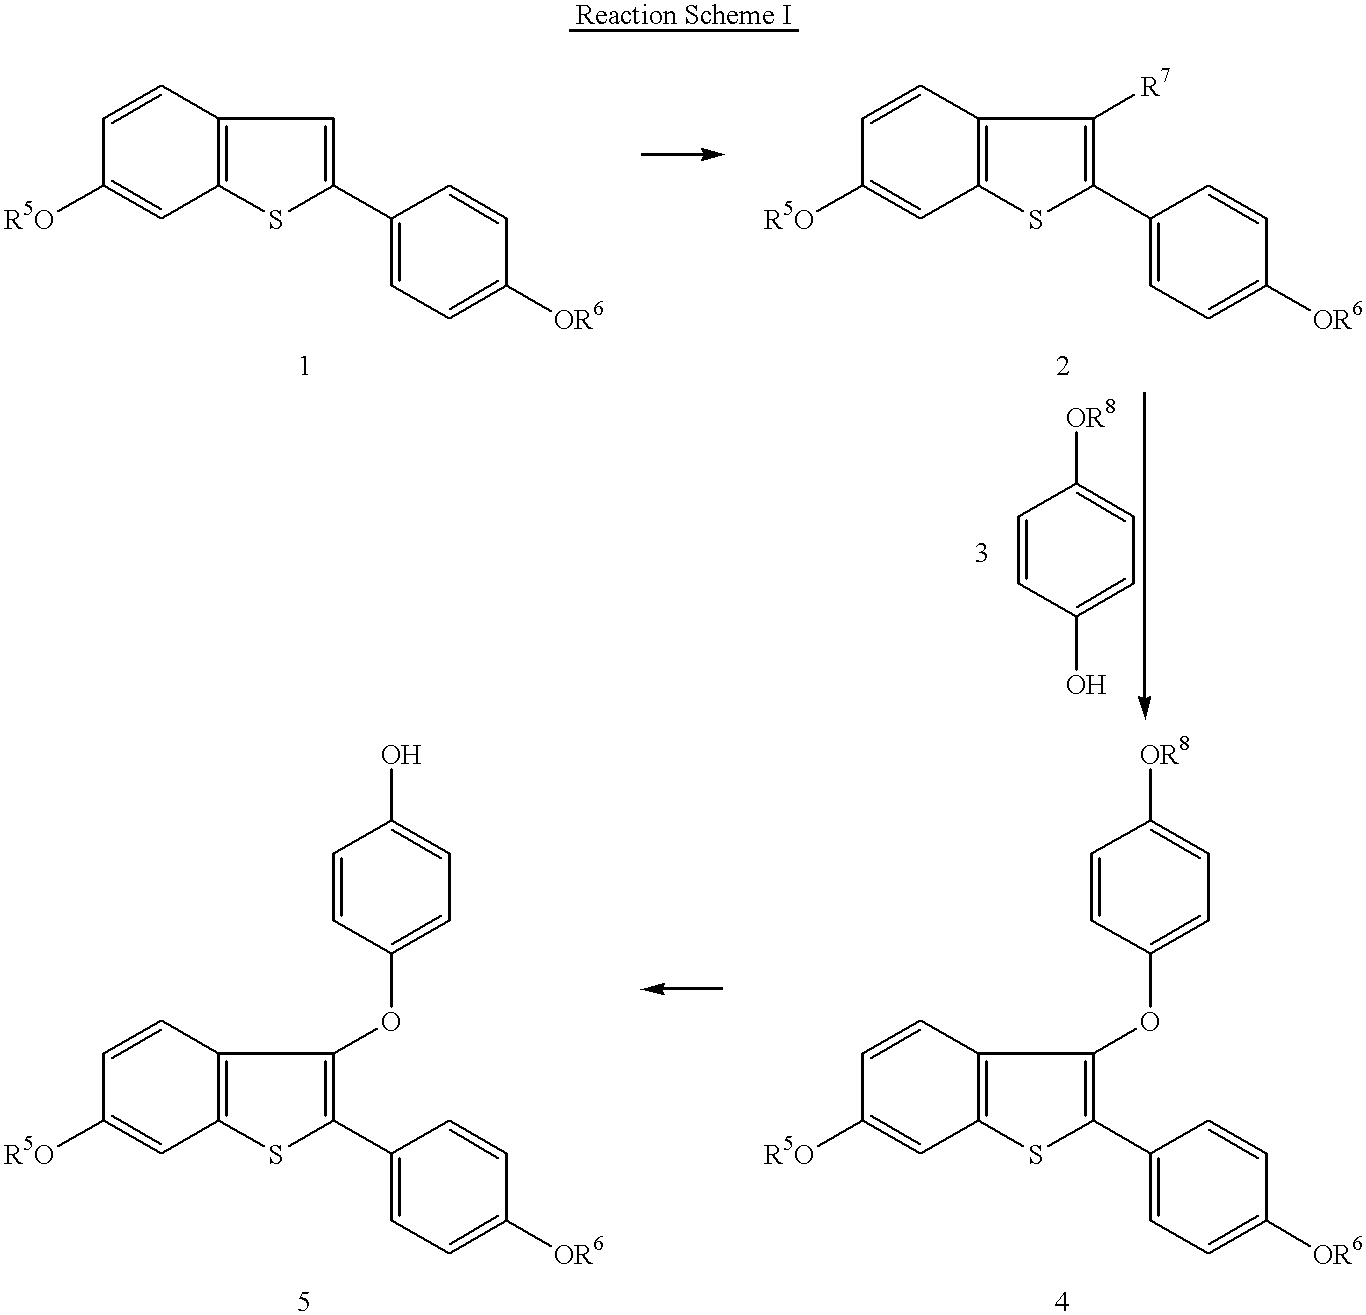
C1=CC2=C(C=C1[R5O])SC(C1=CC=C([OR6])C=C1)=C2.C1=CC2=C(C=C1[R5O])SC(C1=CC=C([OR6])C=C1)=C2[R7].C1=CC(O)=CC=C1[OR8].C1=CC2=C(C=C1[R5O])SC(C1=CC=C([OR6])C=C1)=C2OC1=CC=C([OR8])C=C1.C1=CC2=C(C=C1[R5O])SC(C1=CC=C([OR6])C=C1)=C2OC1=CC=C(O)C=C1.[Reaction Scheme I]
